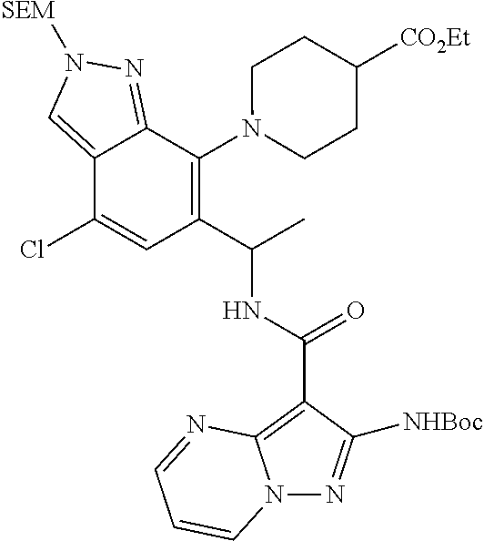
C12=CN([SEM])N=C1C(N1CCC([CO2Et])CC1)=C(C(C)NC(=O)C1=C3N(N=C1[NHBoc])C=CC=N3)C=C2Cl
